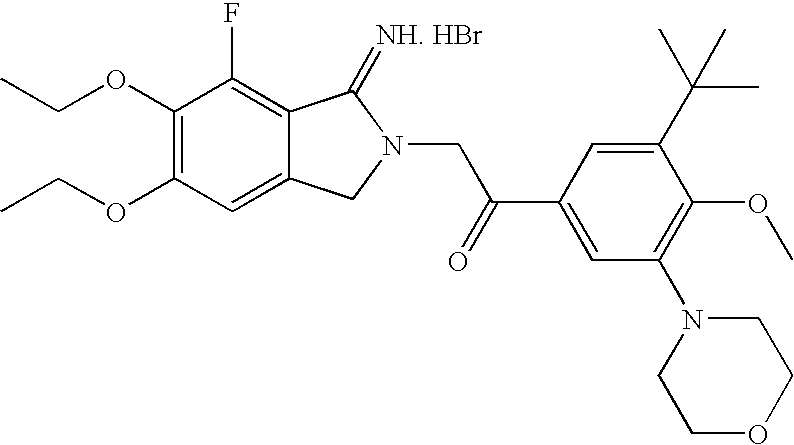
C1(OCC)=C(OCC)C=C2C(=C1F)C(=[NH. HBr])N(CC(C1=CC(N3CCOCC3)=C(OC)C(C(C)(C)C)=C1)=O)C2
